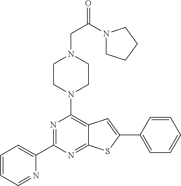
N1=C(C2=CC=CC=N2)N=C2C(=C1N1CCN(CC(=O)N3CCCC3)CC1)C=C(C1=CC=CC=C1)S2
